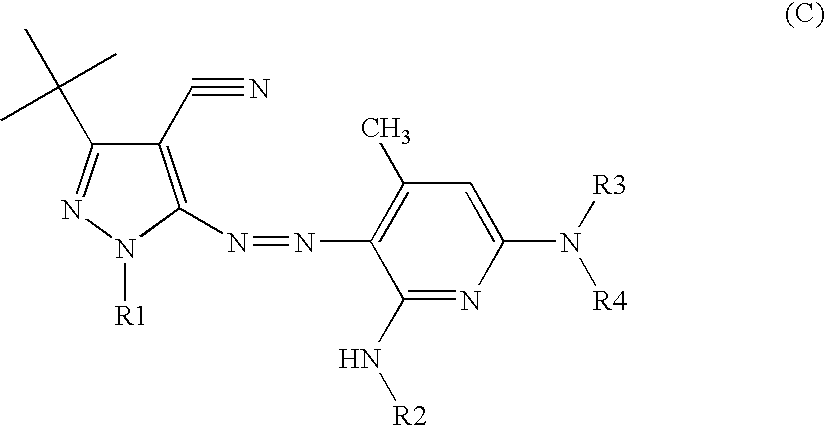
C1(C#N)=C(N=NC2=C(C)C=C(N([R3])[R4])N=C2N[R2])N([R1])N=C1C(C)(C)C
